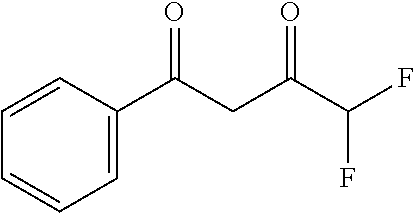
C1=CC=C(C(CC(C(F)F)=O)=O)C=C1
